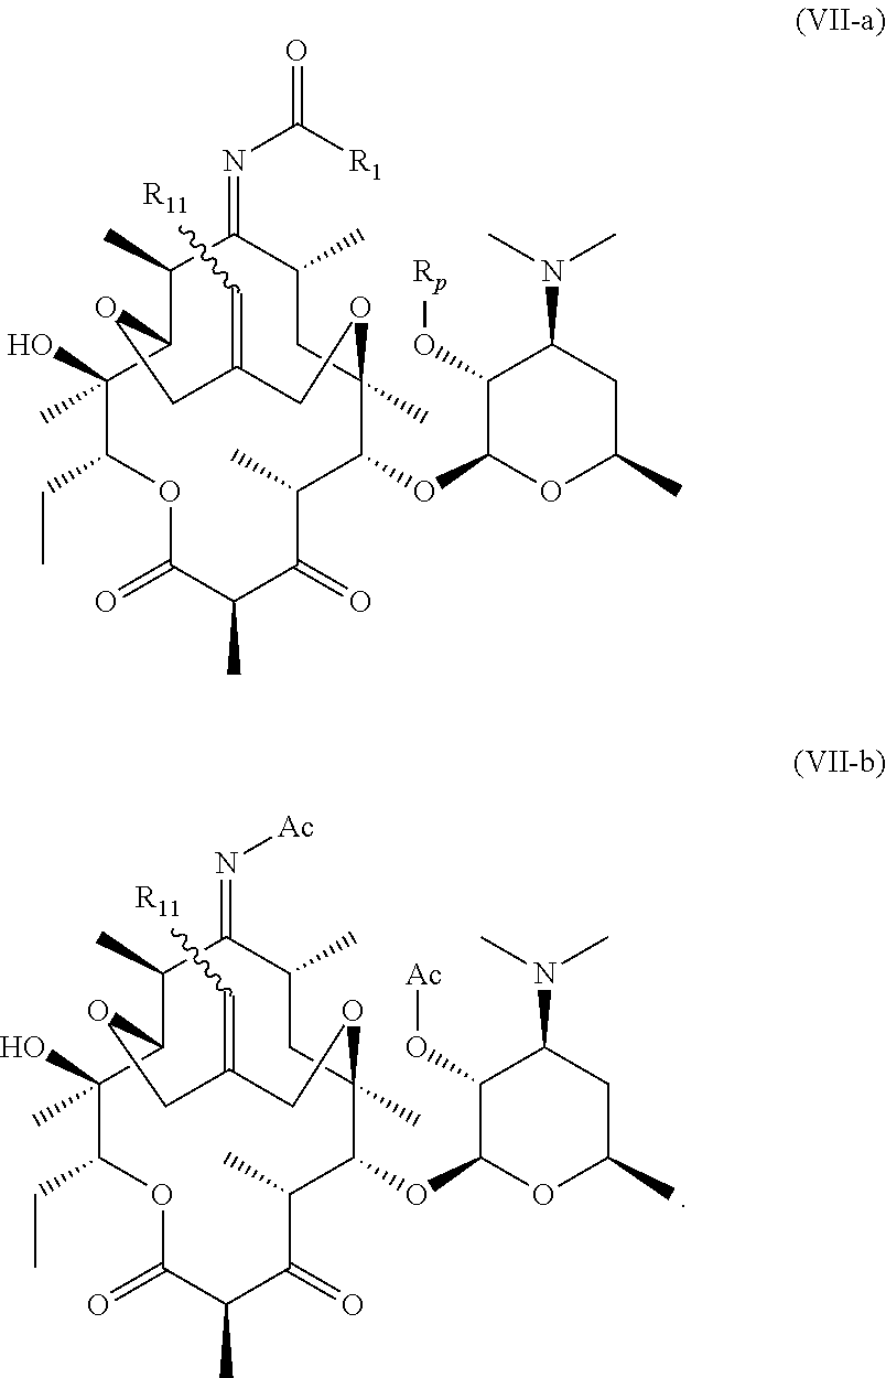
C1(C)C2C(O)(C)C(CC)OC(=O)C(C)C(=O)C(C)C(OC3OC(C)CC(N(C)C)C3O[Rp])C(C)(CC(C)C1=NC([R1])=O)OCC(=C[R11])CO2.C1(C)C2C(O)(C)C(CC)OC(=O)C(C)C(=O)C(C)C(OC3OC(C)CC(N(C)C)C3O[Ac])C(C)(CC(C)C1=N[Ac])OCC(=C[R11])CO2
